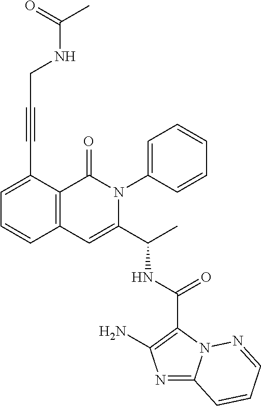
C1(C(NC(C2=CC3=C(C(=O)N2C2=CC=CC=C2)C(C#CCNC(=O)C)=CC=C3)C)=O)=C(N)N=C2N1N=CC=C2
